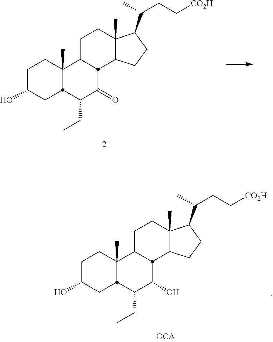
C1C(O)CC2C(C)(C1)C1CCC3(C)C(CCC3C(C)CC[CO2H])C1C(=O)C2CC.C1C(O)CC2C(C)(C1)C1CCC3(C)C(CCC3C(C)CC[CO2H])C1C(O)C2CC
